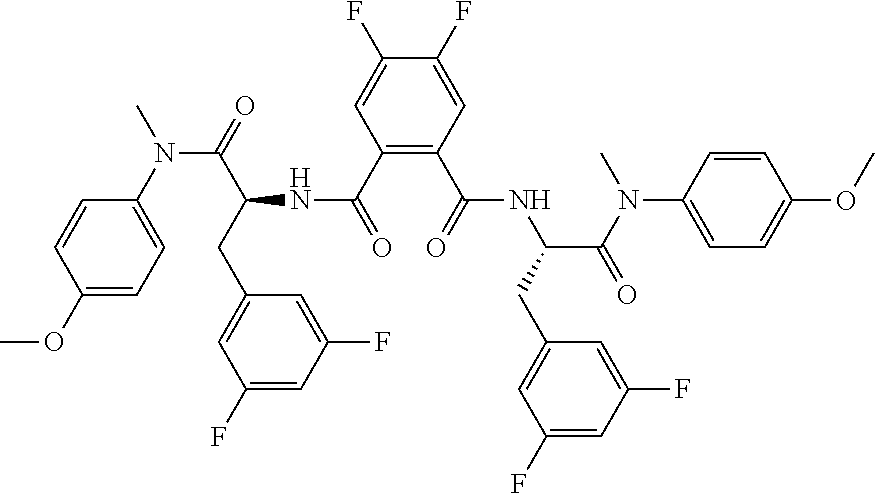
C(=O)(NC(C(N(C1=CC=C(OC)C=C1)C)=O)CC1=CC(F)=CC(F)=C1)C1=C(C(=O)NC(C(=O)N(C)C2=CC=C(OC)C=C2)CC2=CC(F)=CC(F)=C2)C=C(F)C(F)=C1
